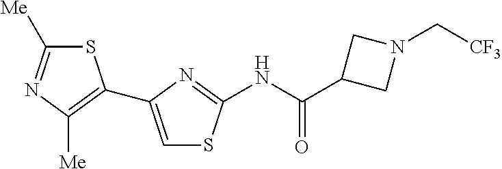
S1C([Me])=NC([Me])=C1C1=CSC(NC(C2CN(C[CF3])C2)=O)=N1
